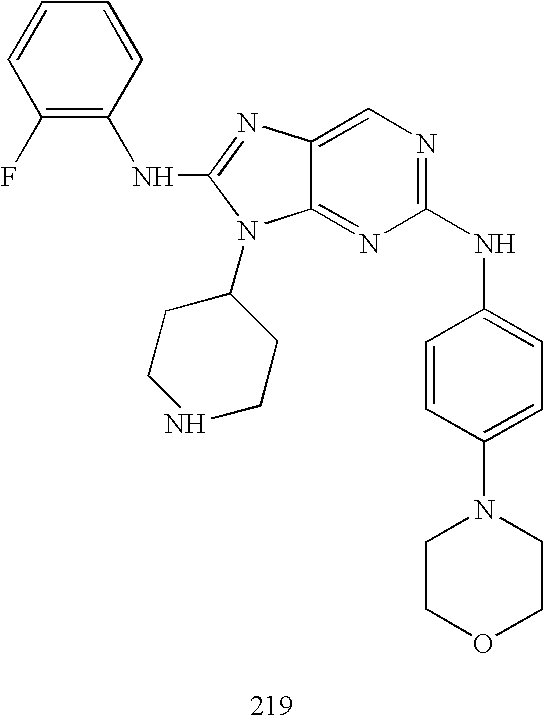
C1(F)=C(NC2=NC3=CN=C(NC4=CC=C(N5CCOCC5)C=C4)N=C3N2C2CCNCC2)C=CC=C1
